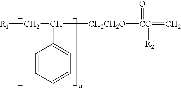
[R1]CC([CH2CH2O][CC](=O)(=C)[R2])C1=CC=CC=C1
